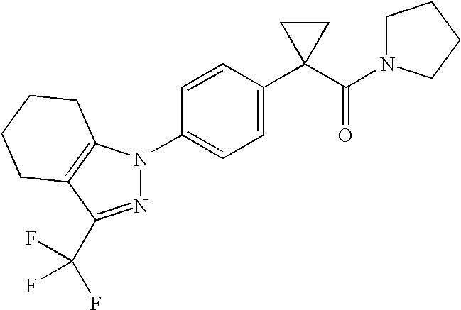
C1=CC(C2(C(=O)N3CCCC3)CC2)=CC=C1N1N=C(C(F)(F)F)C2=C1CCCC2
